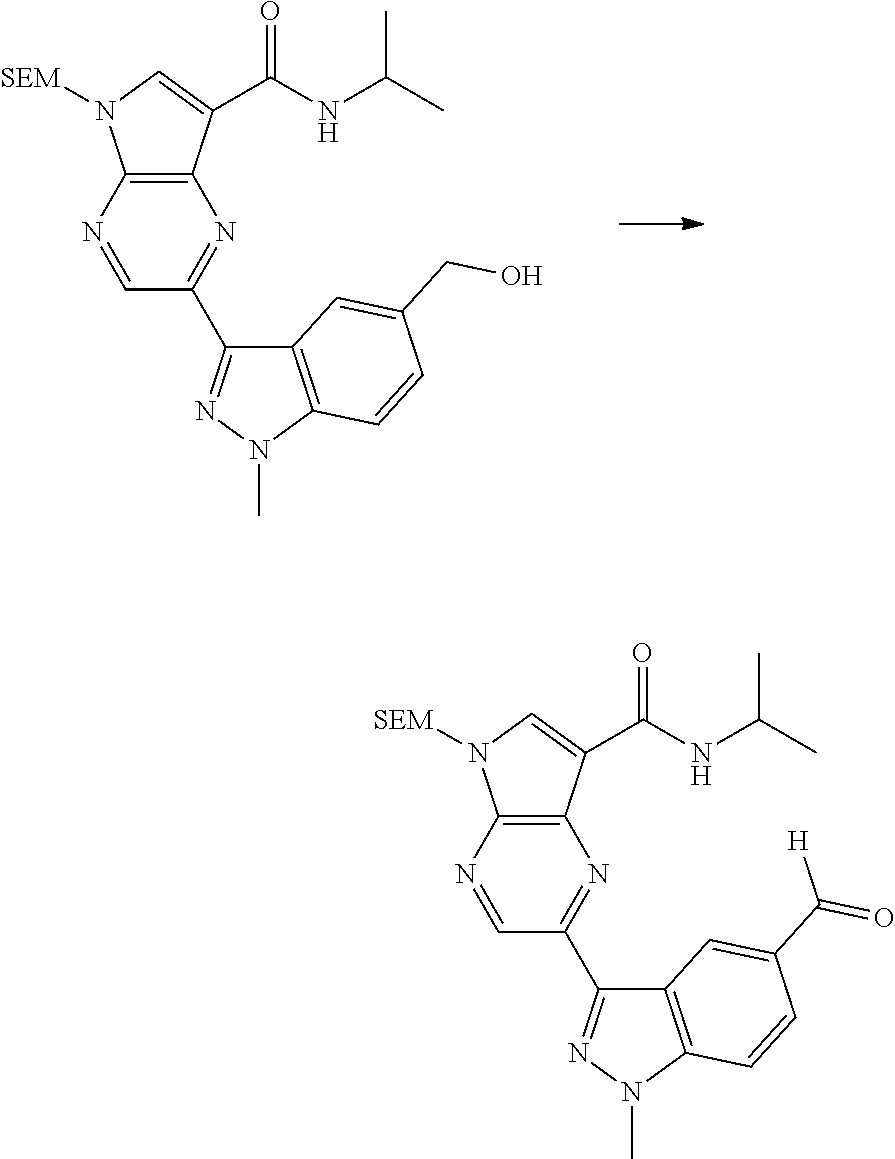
C12=C(C(C(NC(C)C)=O)=CN1[SEM])N=C(C1=NN(C)C3=C1C=C(CO)C=C3)C=N2.C12=C(C(C(NC(C)C)=O)=CN1[SEM])N=C(C1=NN(C)C3=C1C=C(C(=O)[H])C=C3)C=N2
